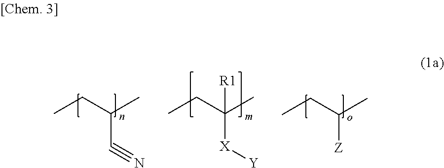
CCC(C)[Z].CCC(C)([X][Y])[R1].CCC(C)C#N
